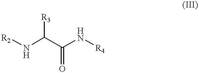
N(C(C(N[R4])=O)[R3])[R2]
